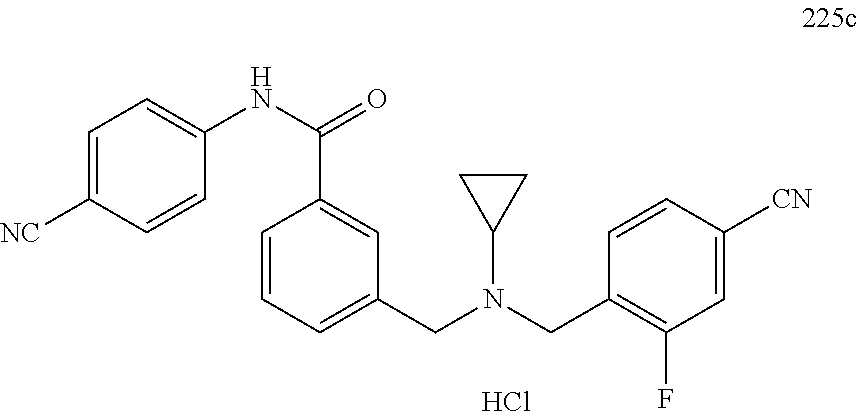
C1=CC=C(CN(CC2=C(F)C=C([CN])C=C2)C2CC2)C=C1C(NC1=CC=C([NC])C=C1)=O.Cl
